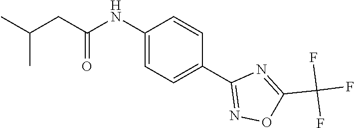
C1(NC(CC(C)C)=O)=CC=C(C2=NOC(C(F)(F)F)=N2)C=C1
